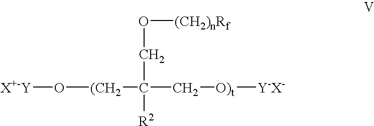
[X+-Y]O[(CH2]C([R2])(CO[(CH2)nRf])C[O)t][Y-X-]
